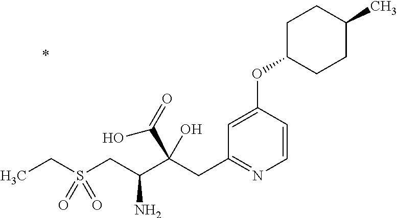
C1=CC(OC2CCC(C)CC2)=CC(CC(C(CS(CC)(=O)=O)N)(C(=O)O)O)=N1
